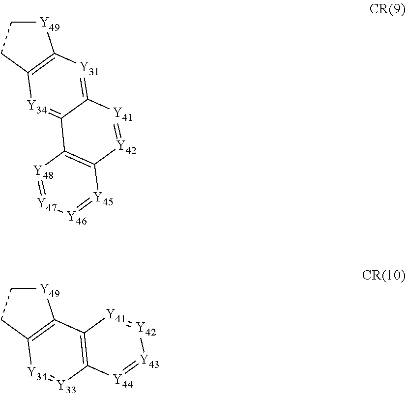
[Y49]1CCC2=C1[Y31]=C1C(=[Y34]2)C2=C([Y42]=[Y41]1)[Y45]=[Y46][Y47]=[Y48]2.[Y49]1CCC2=C1C1=C([Y33]=[Y34]2)[Y44]=[Y43][Y42]=[Y41]1
